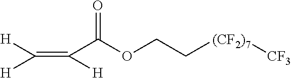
[H]C(=C(C(OCC[(CF2)7][CF3])=O)[H])[H]
